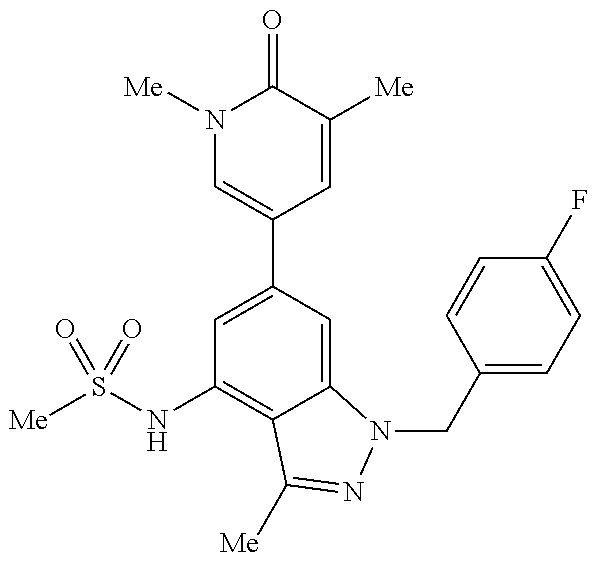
N1([Me])C=C(C2=CC(NS([Me])(=O)=O)=C3C(=C2)N(CC2=CC=C(F)C=C2)N=C3[Me])C=C([Me])C1=O
